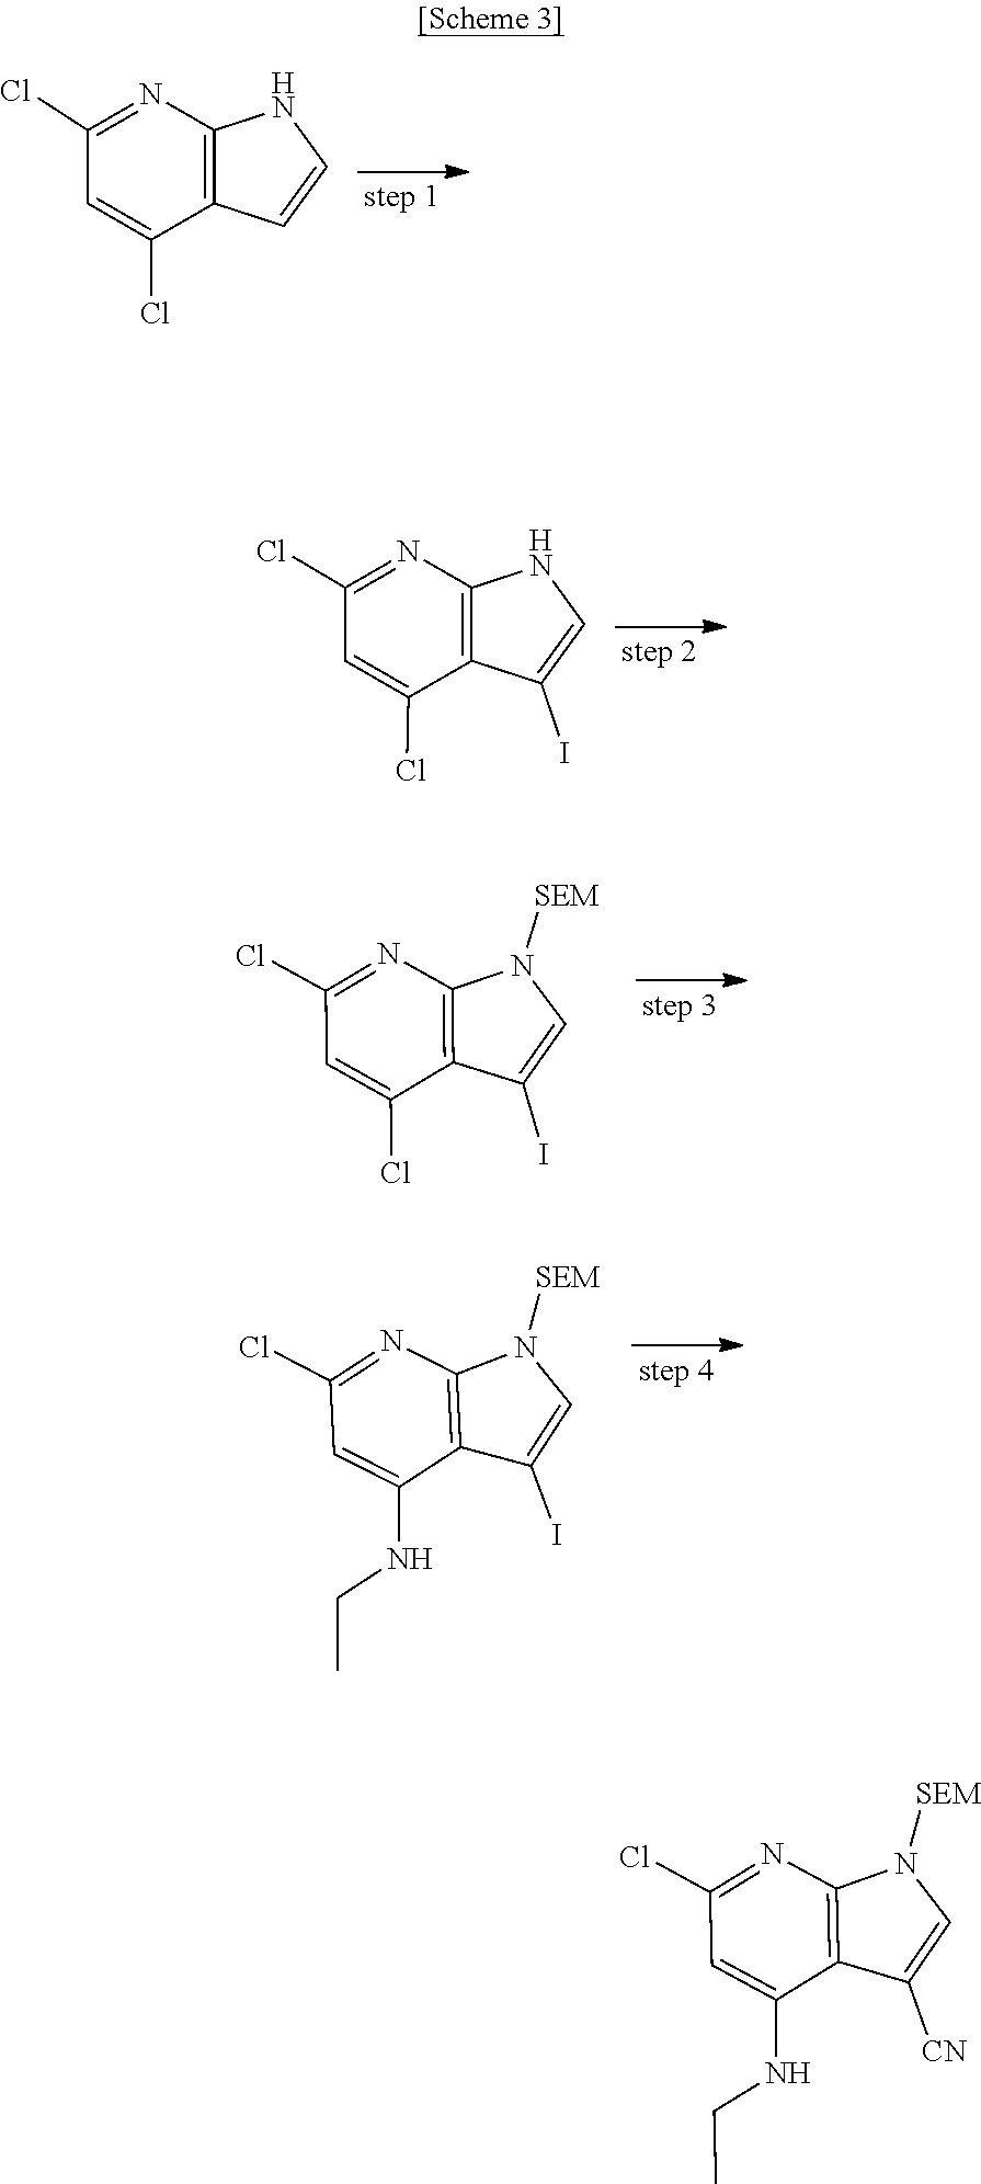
C1(Cl)=NC2=C(C(Cl)=C1)C=CN2.C1=C(Cl)C2=C(N=C1Cl)NC=C2I.N1([SEM])C2=C(C(Cl)=CC(Cl)=N2)C(I)=C1.N1([SEM])C2=C(C(NCC)=CC(Cl)=N2)C(I)=C1.N1([SEM])C2=C(C(NCC)=CC(Cl)=N2)C([CN])=C1
